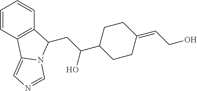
C(C(O)C1CCC(=CCO)CC1)C1C2=C(C=CC=C2)C2=CN=CN21
